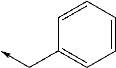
C1=CC=CC(C->C)=C1
